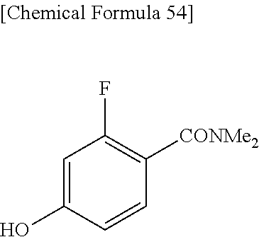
C1=C(O)C=CC([CONMe2])=C1F
